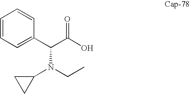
C1=CC=C(C(C(O)=O)N(C2CC2)CC)C=C1
